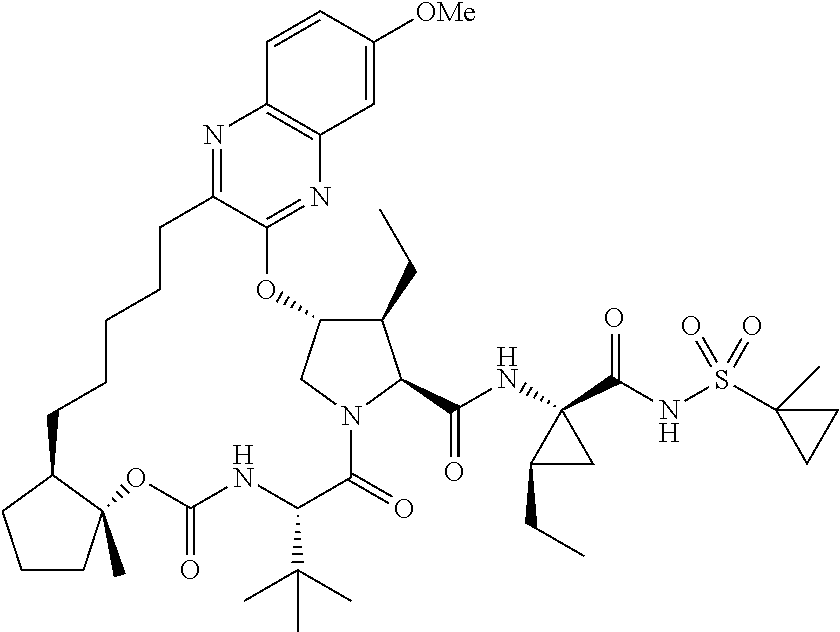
C1(CC)C2CN(C1C(NC1(C(NS(=O)(=O)C3(C)CC3)=O)C(CC)C1)=O)C(=O)C(C(C)(C)C)NC(=O)OC1(C)CCCC1CCCCCC1=NC3=C(N=C1O2)C=C([OMe])C=C3
